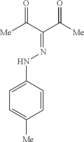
C1=C(NN=C(C([Me])=O)C([Me])=O)C=CC([Me])=C1
